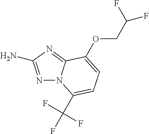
N1=C(N)N=C2N1C(C(F)(F)F)=CC=C2OCC(F)F
